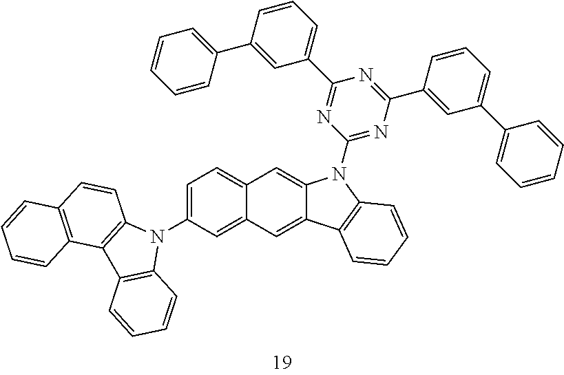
C1=CC(C2=CC=CC=C2)=CC(C2=NC(N3C4=CC5=CC=C(N6C7=C(C8=C6C=CC=C8)C6=C(C=C7)C=CC=C6)C=C5C=C4C4=C3C=CC=C4)=NC(C3=CC(C4=CC=CC=C4)=CC=C3)=N2)=C1
